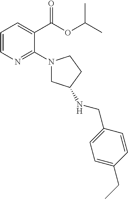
C1=CN=C(N2CC(NCC3=CC=C(CC)C=C3)CC2)C(C(OC(C)C)=O)=C1
